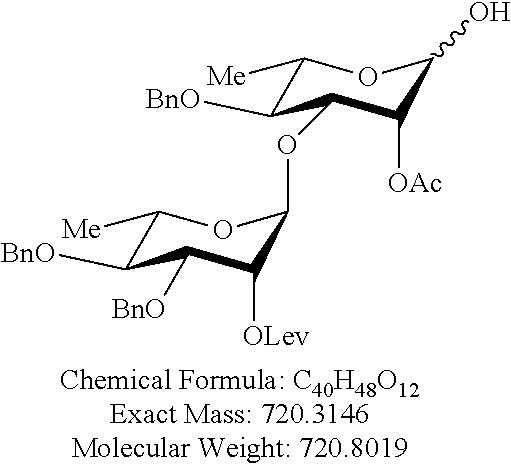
OC1C([OAc])C(OC2C([OLev])C([BnO])C([BnO])C([Me])O2)C([BnO])C([Me])O1
